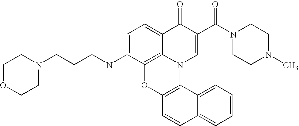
C1=C(NCCCN2CCOCC2)C2=C3C(=C1)C(=O)C(C(N1CCN(C)CC1)=O)=CN3C1=C(O2)C=CC2=CC=CC=C12
